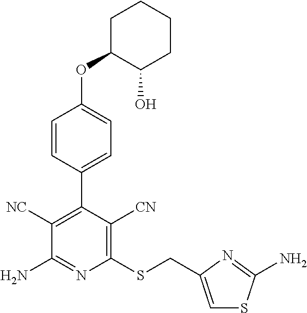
C1(SCC2=CSC(N)=N2)=C([CN])C(C2=CC=C(OC3C(O)CCCC3)C=C2)=C([NC])C(N)=N1
